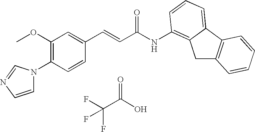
FC(C(O)=O)(F)F.C1(OC)=C(N2C=CN=C2)C=CC(C=CC(NC2=C3CC4=C(C3=CC=C2)C=CC=C4)=O)=C1
